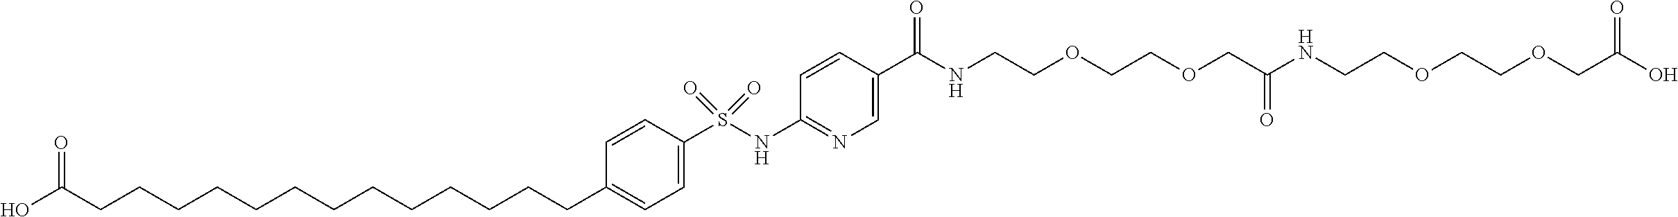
C(C1=CC=C(S(NC2=NC=C(C(=O)NCCOCCOCC(NCCOCCOCC(O)=O)=O)C=C2)(=O)=O)C=C1)CCCCCCCCCCCCC(O)=O
